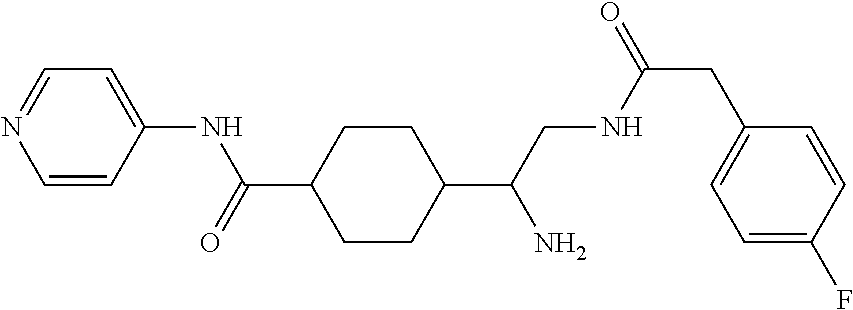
C1=CC(NC(=O)C2CCC(C(CNC(CC3=CC=C(F)C=C3)=O)N)CC2)=CC=N1
